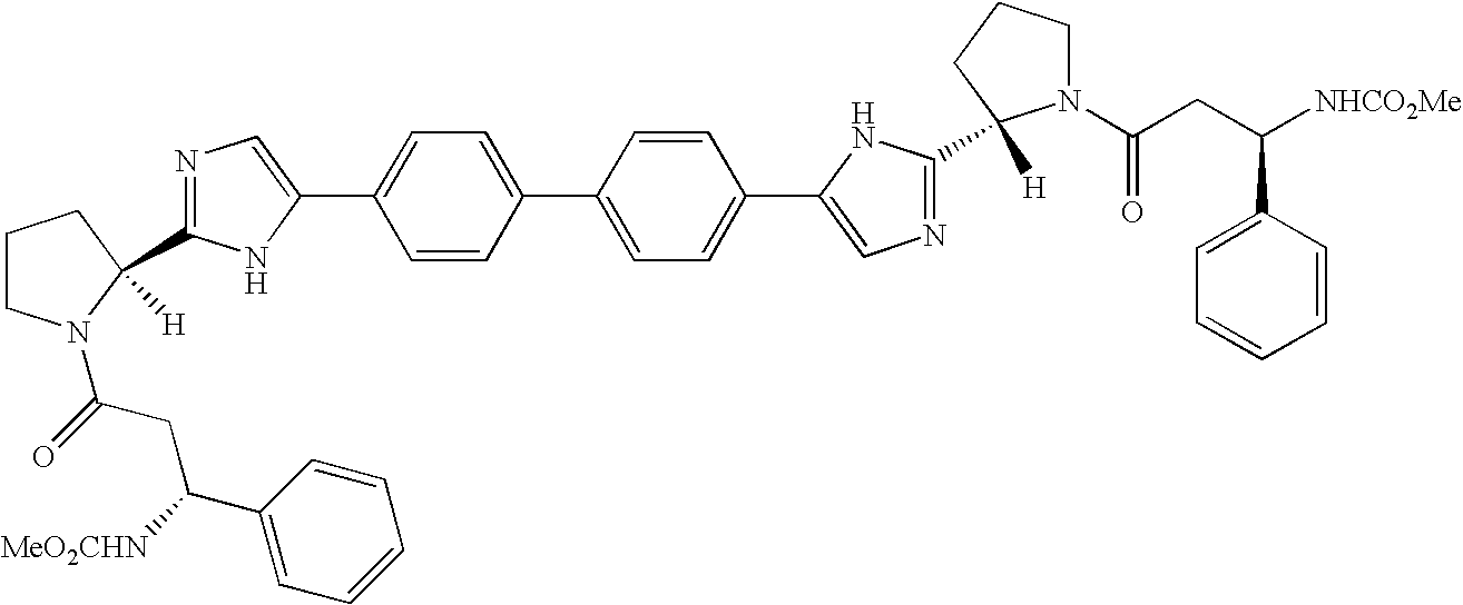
C1=CC(C2=CC=C(C3=CN=C(C4([H])N(C(=O)CC([NHCO2Me])C5=CC=CC=C5)CCC4)N3)C=C2)=CC=C1C1=CN=C(C2([H])N(C(CC([MeO2CHN])C3=CC=CC=C3)=O)CCC2)N1
